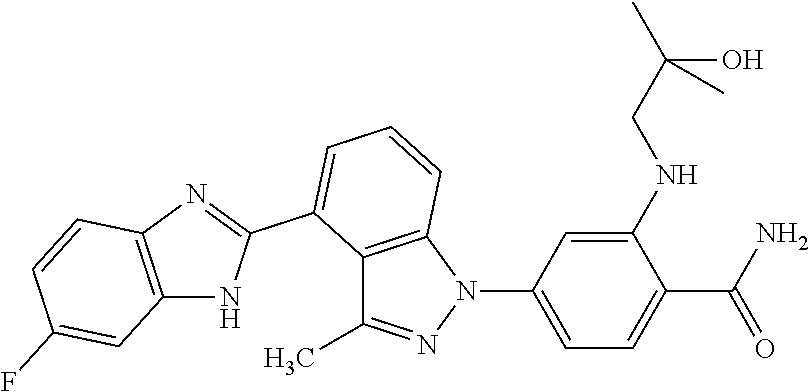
C1(NCC(C)(O)C)=CC(N2C3=C(C(C)=N2)C(C2=NC4=C(N2)C=C(F)C=C4)=CC=C3)=CC=C1C(N)=O
